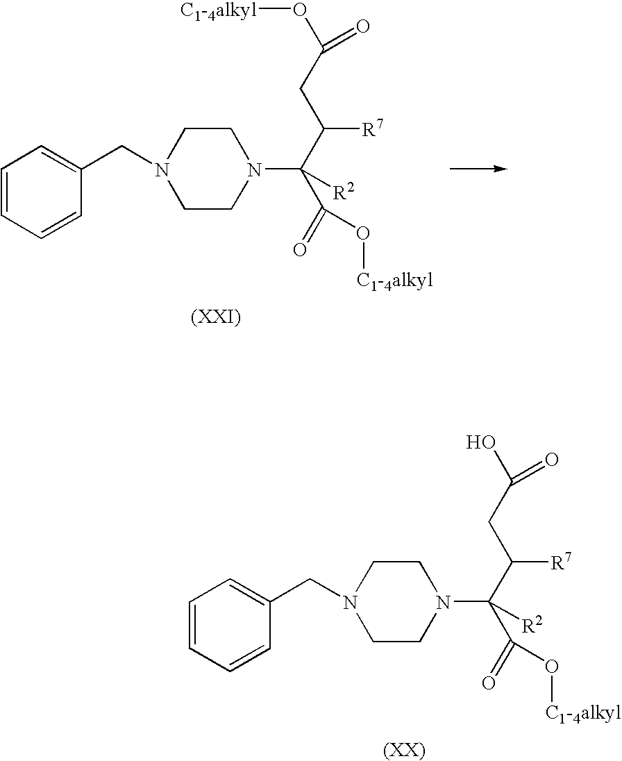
C1=CC=CC(CN2CCN(C([R2])(C(CC(O[C1-4alkyl])=O)[R7])C(=O)O[C1-4alkyl])CC2)=C1.C1=CC=CC(CN2CCN(C([R2])(C(CC(O)=O)[R7])C(=O)O[C1-4alkyl])CC2)=C1
